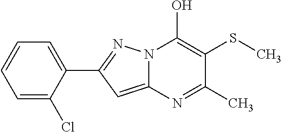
C12=CC(C3=CC=CC=C3Cl)=NN1C(O)=C(SC)C(C)=N2
